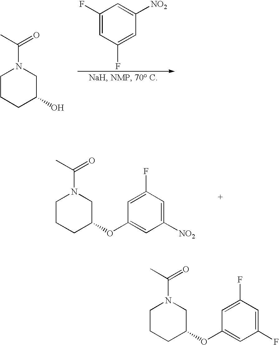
C1CCC(O)CN1C(C)=O.C1(F)=CC(F)=CC([NO2])=C1.C1CCC(OC2=CC(F)=CC(F)=C2)CN1C(C)=O.C1CCC(OC2=CC([NO2])=CC(F)=C2)CN1C(C)=O
